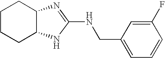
C1CCC2C(C1)N=C(NCC1=CC=CC(F)=C1)N2
